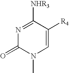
N1=C([NHR3])C([R4])=CN(C)C1=O
